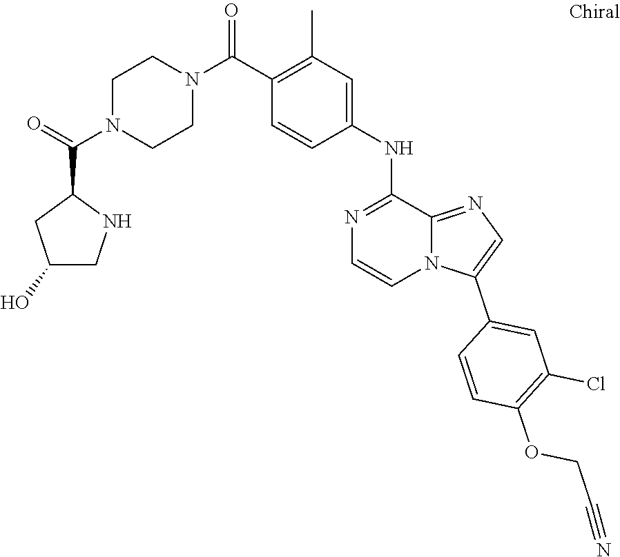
C1=CC(C(N2CCN(C(C3CC(O)CN3)=O)CC2)=O)=C(C)C=C1NC1=NC=CN2C1=NC=C2C1=CC(Cl)=C(OCC#N)C=C1
